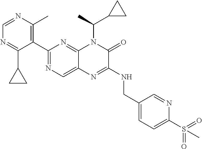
C1(C2=NC=C3C(=N2)N(C(C2CC2)C)C(=O)C(NCC2=CC=C(S(=O)(=O)C)N=C2)=N3)=C(C)N=CN=C1C1CC1
